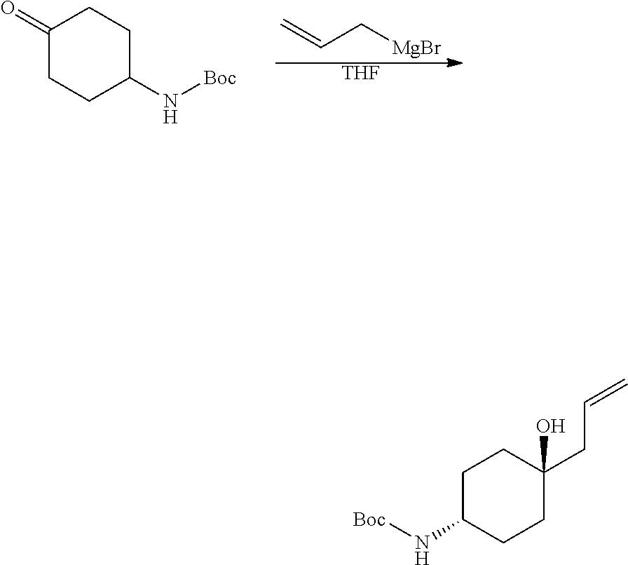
C1(=O)CCC(N[Boc])CC1.C=CC[MgBr].[THF].C1C(N[Boc])CCC(CC=C)(O)C1
